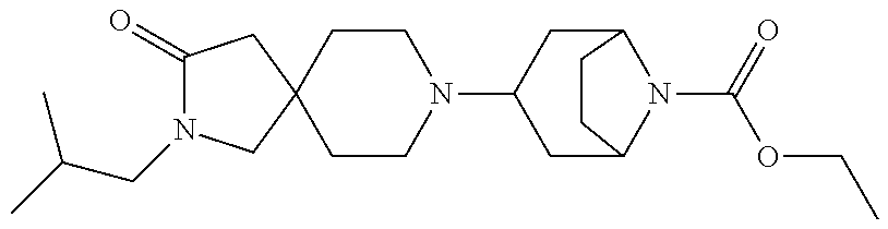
C1(=O)N(CC(C)C)CC2(C1)CCN(C1CC3N(C(=O)OCC)C(C1)CC3)CC2
